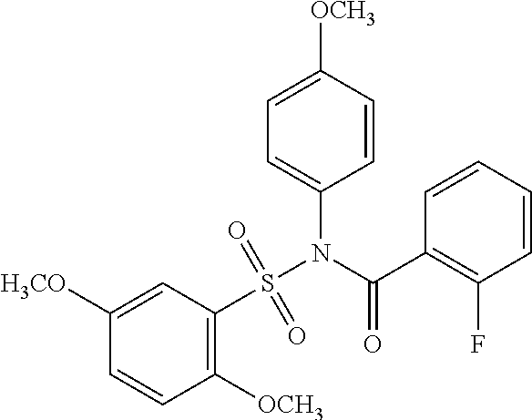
C1([H3CO])=CC(S(N(C(C2=C(F)C=CC=C2)=O)C2=CC=C([OCH3])C=C2)(=O)=O)=C([OCH3])C=C1
